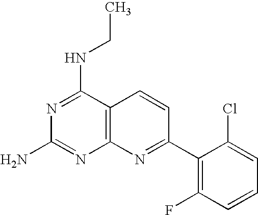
N1=C(NCC)C2=C(N=C1N)N=C(C1=C(F)C=CC=C1Cl)C=C2
